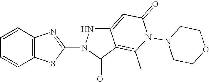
C12=C(SC(N3NC4=CC(=O)N(N5CCOCC5)C(C)=C4C3=O)=N1)C=CC=C2
